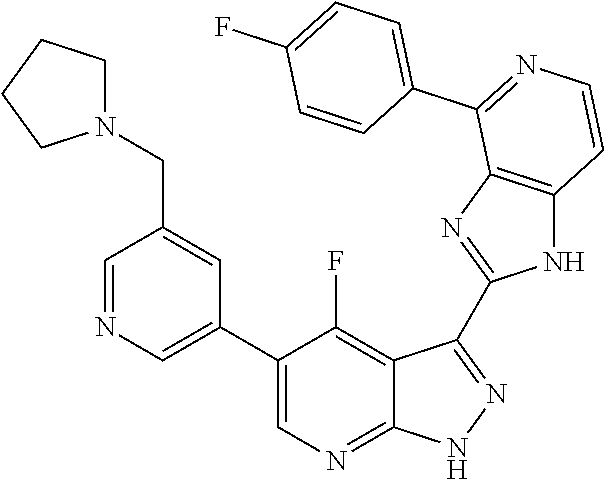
C1=NC=C(C2=CN=C3C(=C2F)C(C2=NC4=C(N2)C=CN=C4C2=CC=C(F)C=C2)=NN3)C=C1CN1CCCC1
